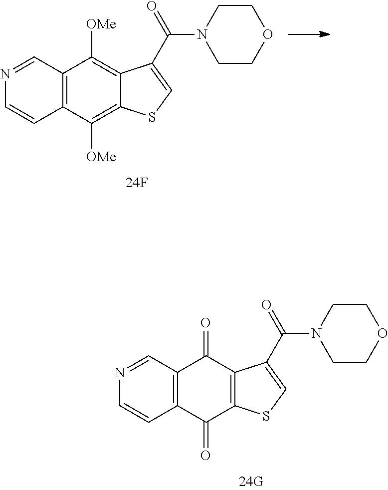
C12=C(C([OMe])=C3C(=C1[OMe])SC=C3C(N1CCOCC1)=O)C=NC=C2.C12=C(C(=O)C3=C(C1=O)SC=C3C(N1CCOCC1)=O)C=NC=C2
